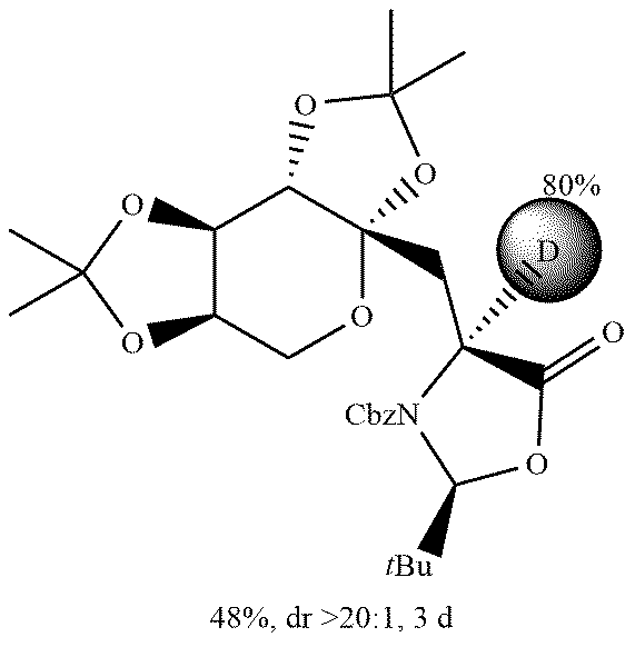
[D]C1(CC23OCC4C(C2OC(C)(C)O3)OC(C)(C)O4)[CbzN]C([tBu])OC1=O
